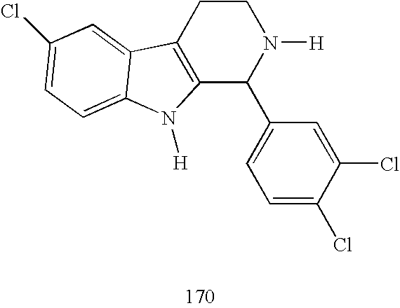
C12=C(CCN([H])C1C1=CC=C(Cl)C(Cl)=C1)C1=CC(Cl)=CC=C1N2[H]
